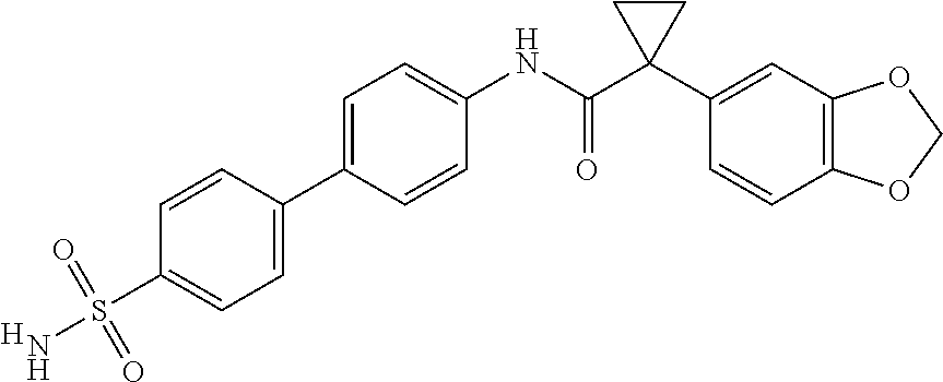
C1=CC(C2=CC=C(S(N)(=O)=O)C=C2)=CC=C1NC(C1(C2=CC3=C(C=C2)OCO3)CC1)=O.[H]
